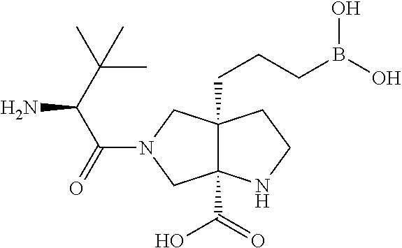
C12(C(=O)O)C(CCCB(O)O)(CN(C(C(C(C)(C)C)N)=O)C1)CCN2
